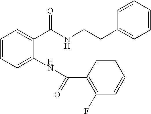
C1=CC=C(NC(C2=C(F)C=CC=C2)=O)C(C(NCCC2=CC=CC=C2)=O)=C1
